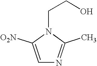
C1=C([O2N])N(CCO)C(C)=N1
